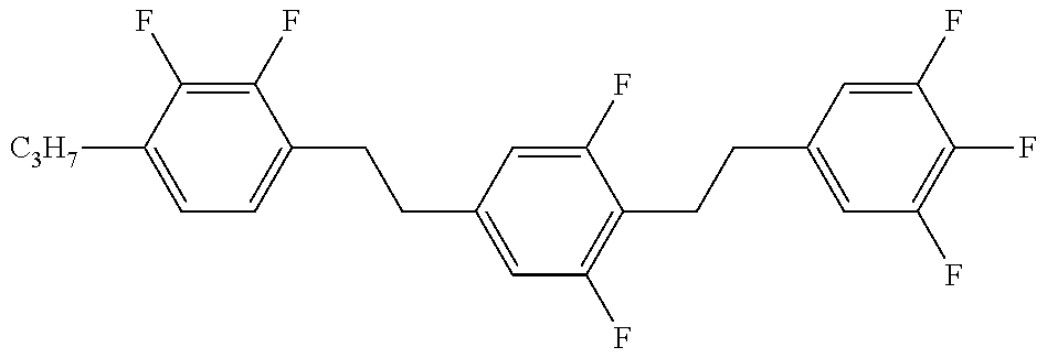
C1=C([C3H7])C(F)=C(F)C(CCC2=CC(F)=C(CCC3=CC(F)=C(F)C(F)=C3)C(F)=C2)=C1
